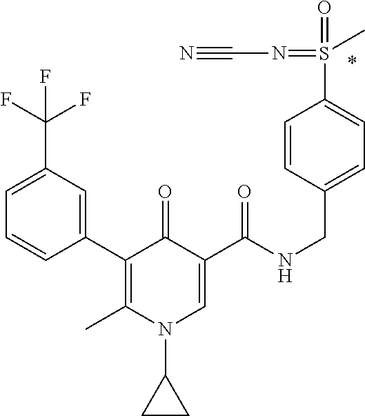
C1(C2=C(C)N(C3CC3)C=C(C(NCC3=CC=C(S(=O)(=NC#N)C)C=C3)=O)C2=O)=CC(C(F)(F)F)=CC=C1
